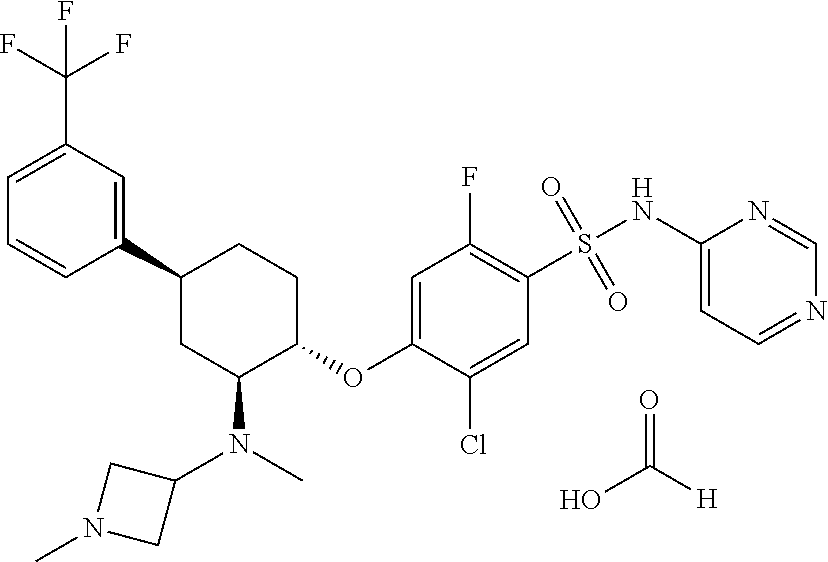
C1=C(C(F)(F)F)C=C(C2CC(N(C)C3CN(C)C3)C(OC3=CC(F)=C(S(NC4=CC=NC=N4)(=O)=O)C=C3Cl)CC2)C=C1.O=C([H])O
